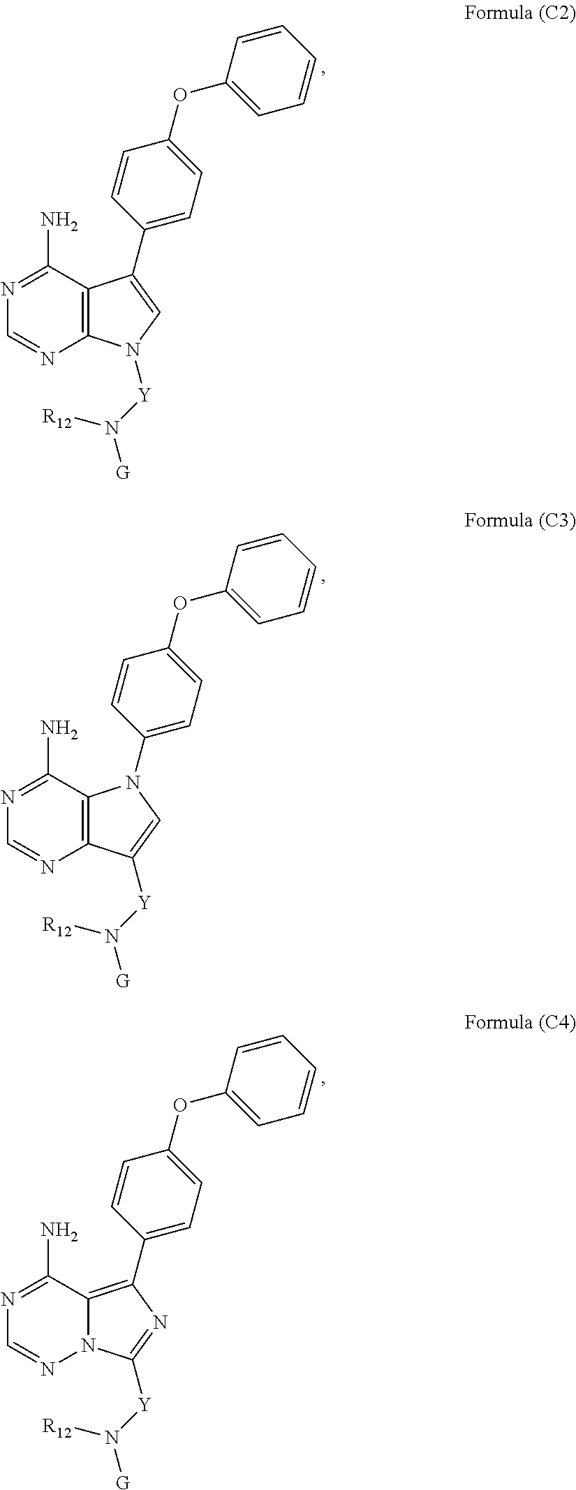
N1=C(N)C2=C(N=C1)N([Y]N([G])[R12])C=C2C1=CC=C(OC2=CC=CC=C2)C=C1.N1=C(N)C2=C(N=C1)C([Y]N([G])[R12])=CN2C1=CC=C(OC2=CC=CC=C2)C=C1.N1=C(N)C2=C(C3=CC=C(OC4=CC=CC=C4)C=C3)N=C([Y]N([G])[R12])N2N=C1
